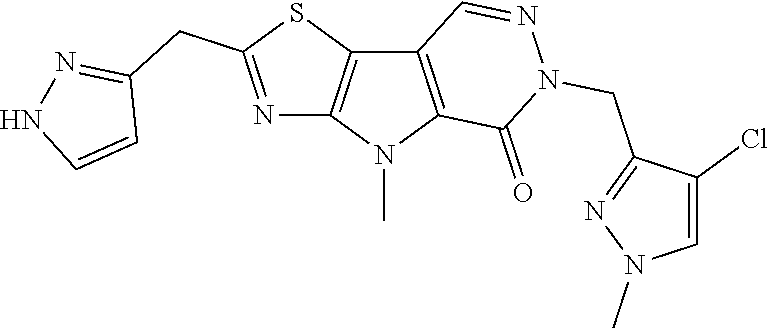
C12=C(N(C)C3=C1C=NN(CC1=NN(C)C=C1Cl)C3=O)N=C(CC1=NNC=C1)S2
